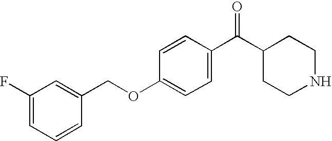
C1(C(C2CCNCC2)=O)=CC=C(OCC2=CC(F)=CC=C2)C=C1
